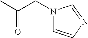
CC(CN1C=CN=C1)=O
